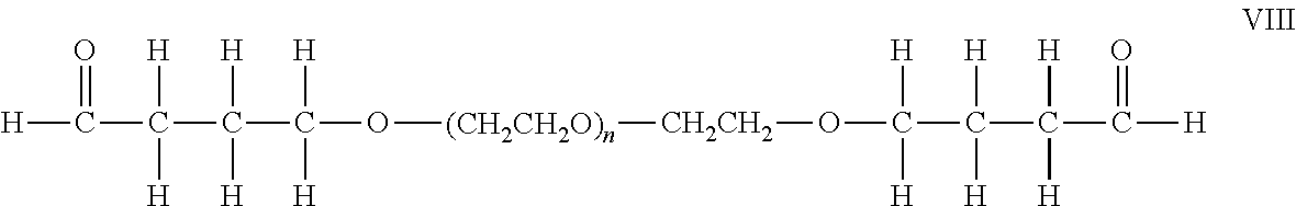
O([(CH2CH2O)n][CH2CH2]OC(C(C([H])(C(=O)[H])[H])([H])[H])([H])[H])C([H])(C(C([H])([H])C(=O)[H])([H])[H])[H]
